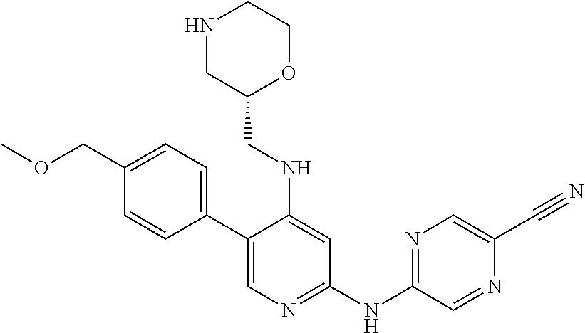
C1(C2=CC=C(COC)C=C2)=CN=C(NC2=NC=C(C#N)N=C2)C=C1NCC1OCCNC1
